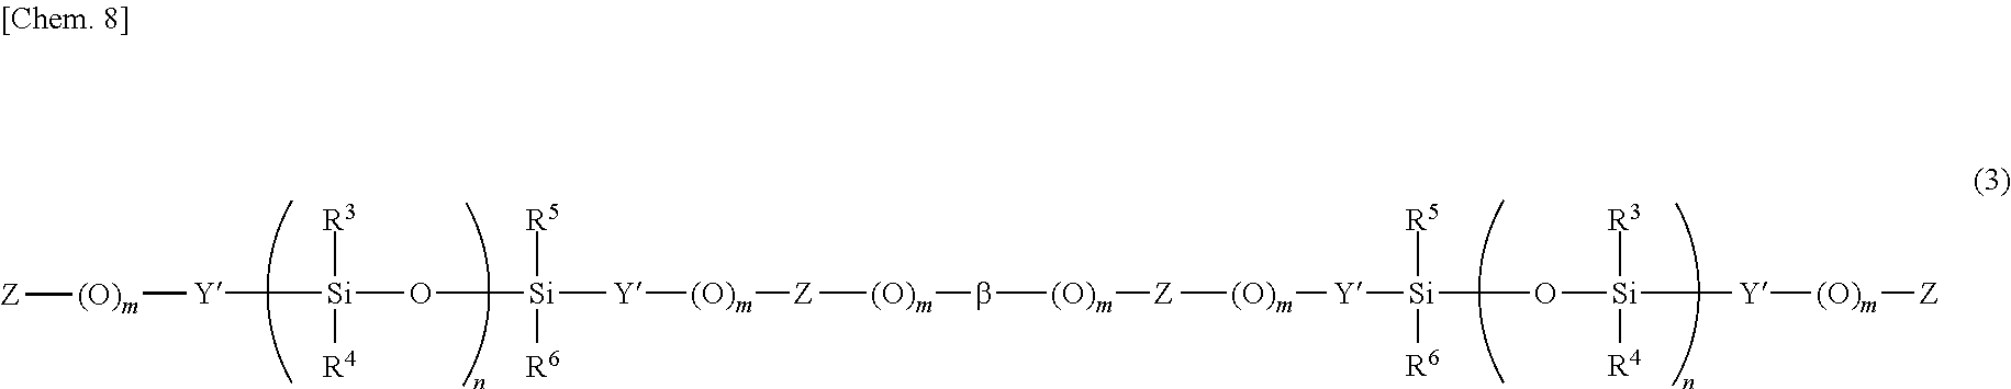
[Y]([Si]([R3])(O[Si]([R5])([Y][(O)m][Z][(O)m]b[(O)m][Z][(O)m][Y][Si]([R5])([R6])O[Si]([R3])([R4])[Y][(O)m][Z])[R6])[R4])[(O)m][Z]
